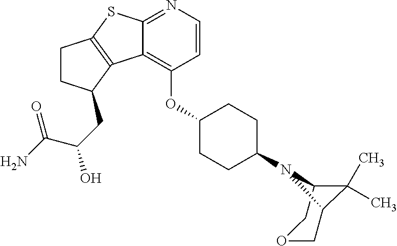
C1=CN=C2C(=C1OC1CCC(N3C4C(C)(C)C3COC4)CC1)C1=C(S2)CCC1CC(O)C(N)=O
